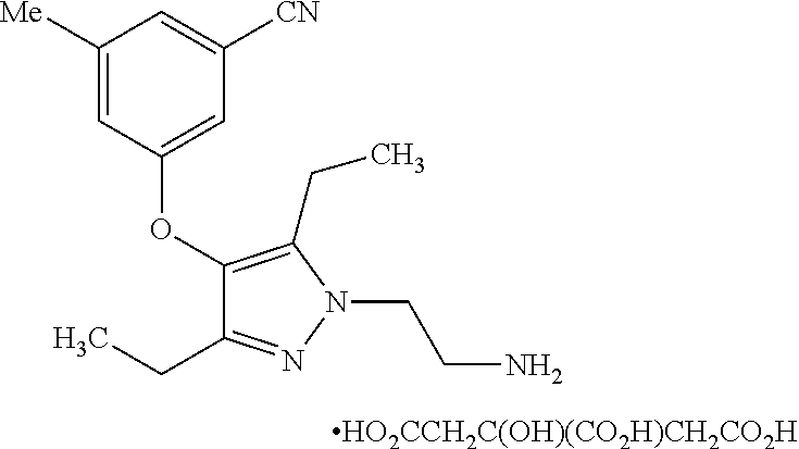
C1(CC)=NN(CCN)C(CC)=C1OC1=CC([CN])=CC([Me])=C1.[HO2CCH2C(OH)(CO2H)CH2CO2H]
